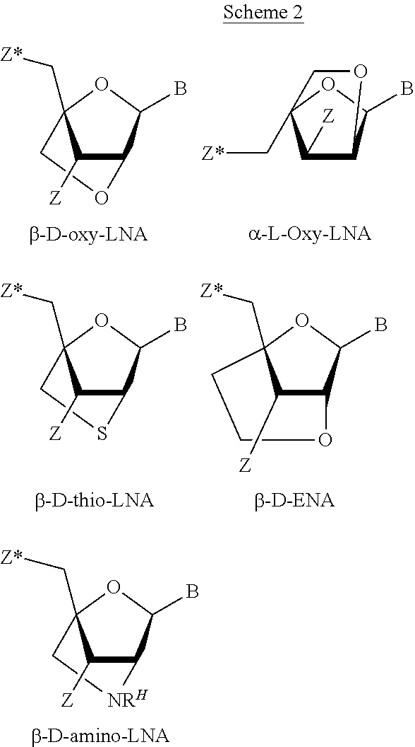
C1([Z])C2C(B)OC1(C[Z*])CO2.C1([Z])C2C(B)OC1(C[Z*])CO2.C1([Z])C2C(B)OC1(C[Z*])CS2.C12C(B)OC(C[Z*])(CCO1)C2[Z].C1([Z])C2C(B)OC1(C[Z*])C[NRH]2
